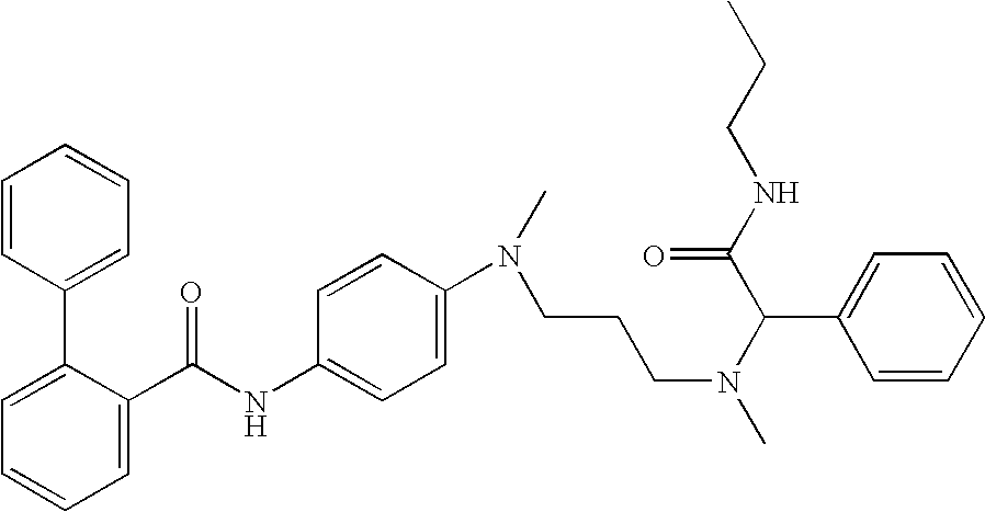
C1=C(C(NC2=CC=C(N(C)CCCN(C)C(C(NCCC)=O)C3=CC=CC=C3)C=C2)=O)C(C2=CC=CC=C2)=CC=C1
